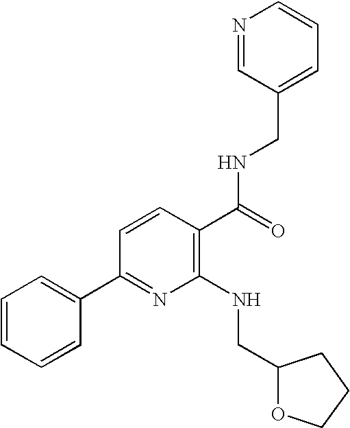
C1=CC=CC(C2=NC(NCC3OCCC3)=C(C(=O)NCC3=CC=CN=C3)C=C2)=C1
